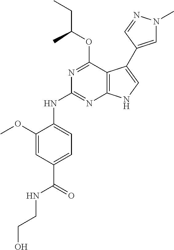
N(C1=NC2=C(C(OC(CC)C)=N1)C(C1=CN(C)N=C1)=CN2)C1=CC=C(C(=O)NCCO)C=C1OC
